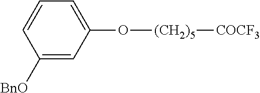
C1([BnO])=CC(O[(CH2)5][COCF3])=CC=C1
